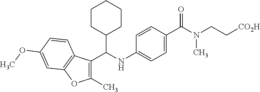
C1(C)=C(C(NC2=CC=C(C(N(CC[CO2H])C)=O)C=C2)C2CCCCC2)C2=C(O1)C=C(OC)C=C2
